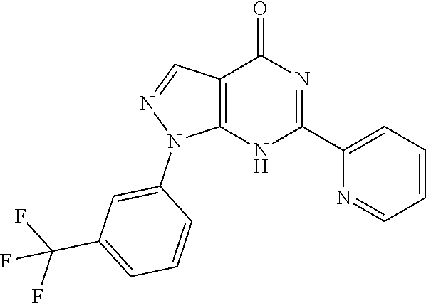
C12=C(NC(C3=CC=CC=N3)=NC1=O)N(C1=CC(C(F)(F)F)=CC=C1)N=C2
